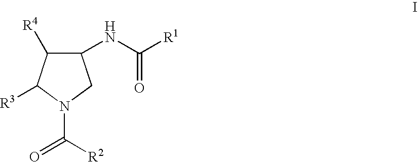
C1(NC([R1])=O)C([R4])C([R3])N(C([R2])=O)C1
